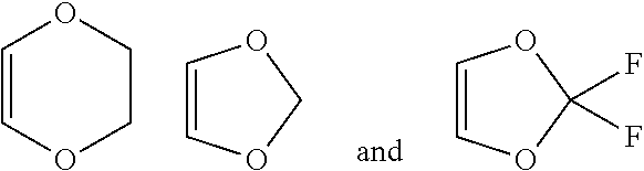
C1=COCCO1.C1=COCO1.C1=COC(F)(F)O1
